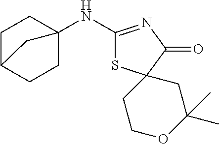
C1(NC23CCC(CC2)C3)=NC(=O)C2(S1)CCOC(C)(C)C2
